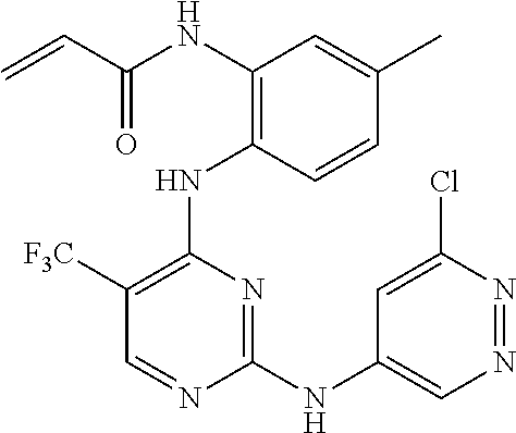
N(C1=C(NC2=C([F3C])C=NC(NC3=CN=NC(Cl)=C3)=N2)C=CC(C)=C1)C(C=C)=O
